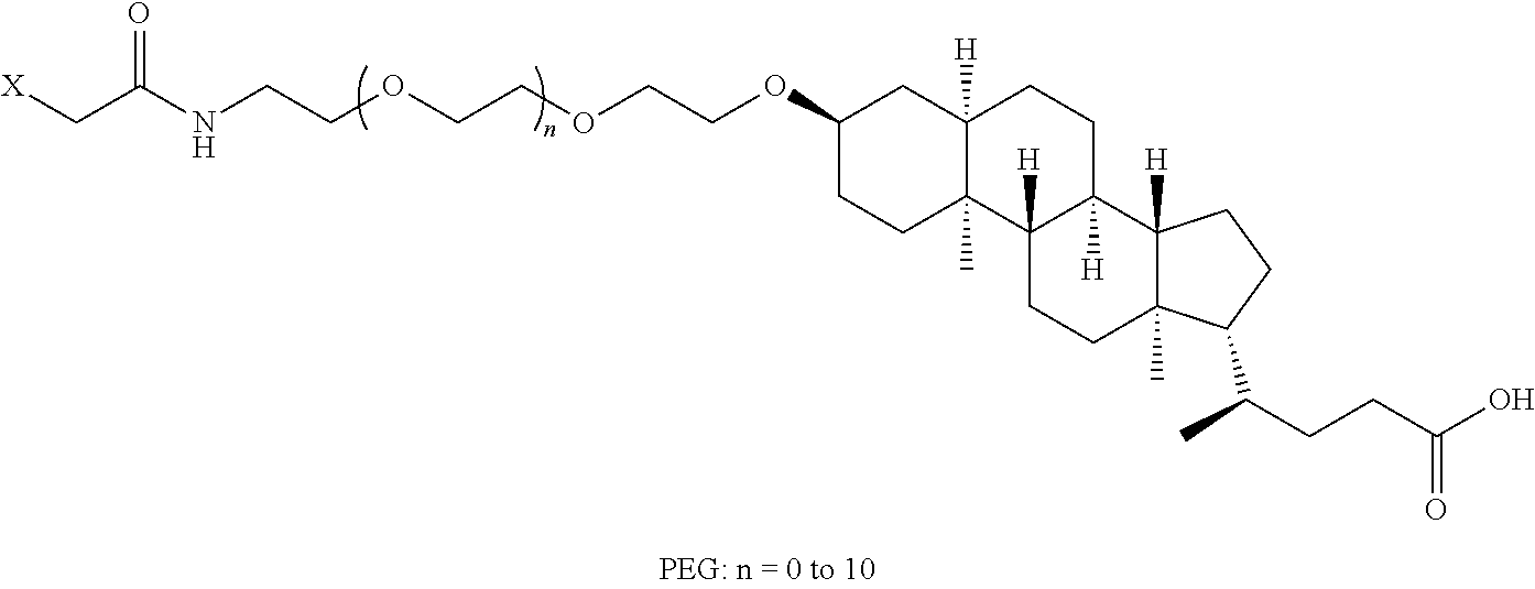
[X]CC(NCCOCCOCCOC1CCC2(C)C([H])(C1)CCC1([H])C2([H])CCC2(C)C1([H])CCC2C(CCC(O)=O)C)=O
